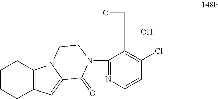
C1(N2C(=O)C3=CC4=C(CCCC4)N3CC2)=NC=CC(Cl)=C1C1(O)COC1
